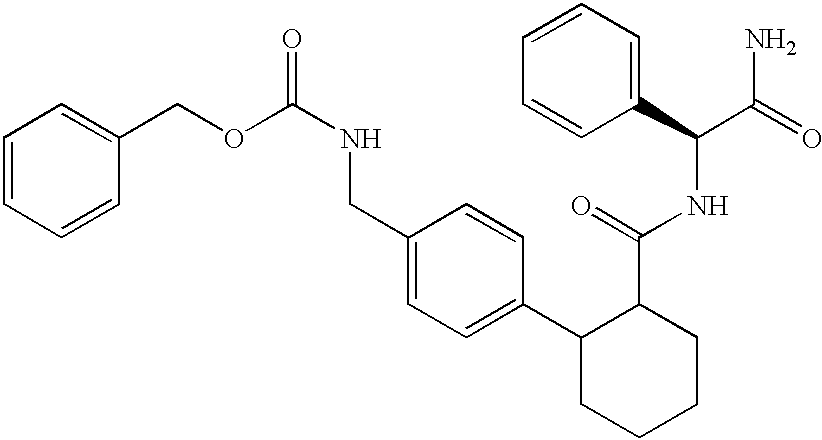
C1=CC=CC(COC(NCC2=CC=C(C3C(C(=O)NC(C4=CC=CC=C4)C(N)=O)CCCC3)C=C2)=O)=C1
